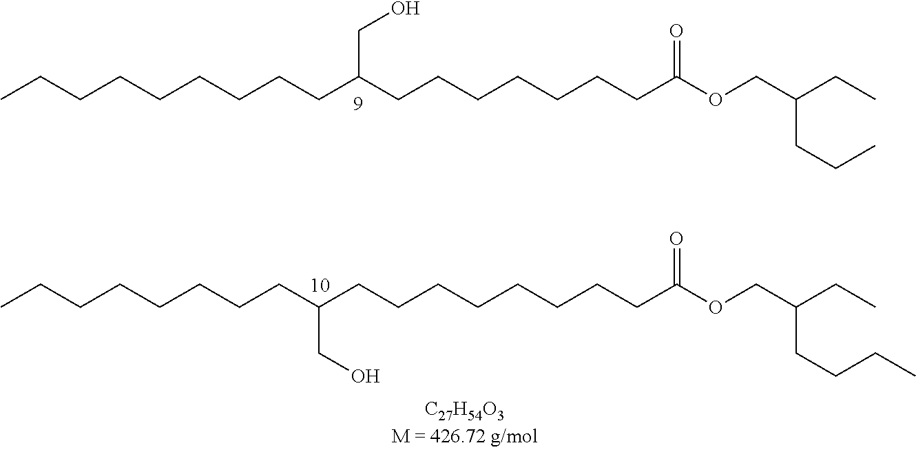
C(CCCCCCCC(CCCCCCCC(OCC(CC)CCC)=O)CO)C.C(CCCCCCC(CCCCCCCCC(OCC(CC)CCCC)=O)CO)C
